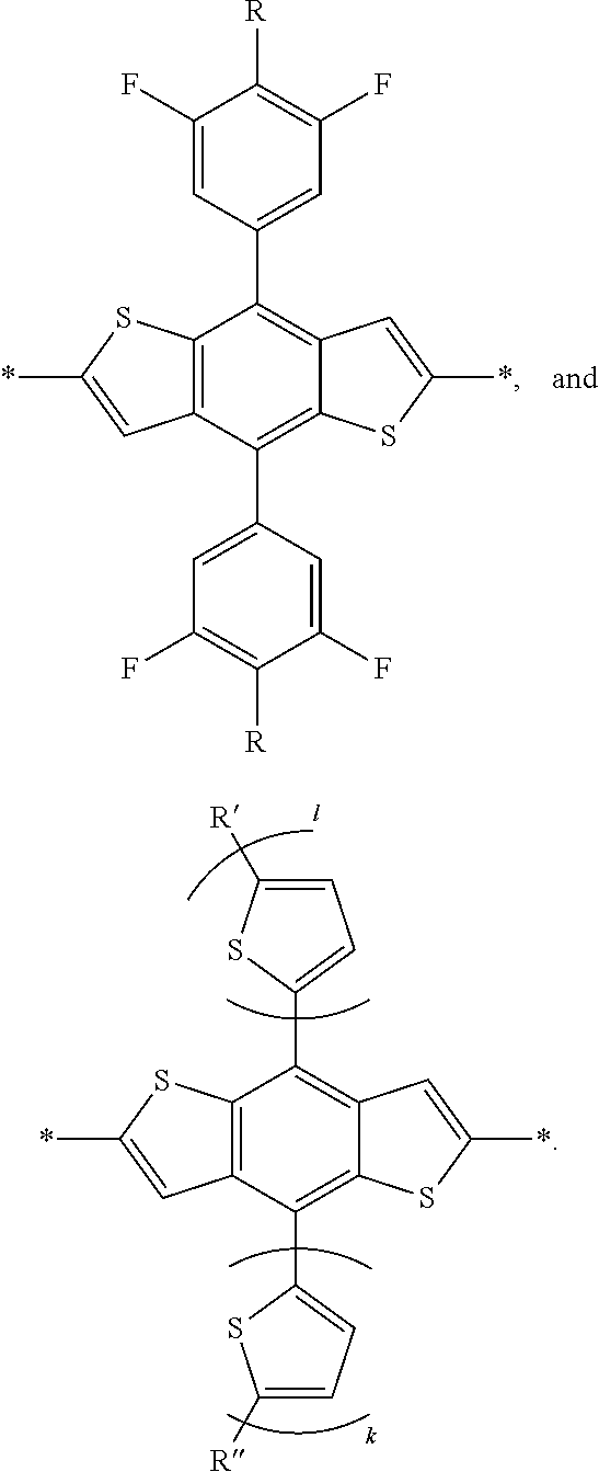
C12=C(C(C3=CC(F)=C([R])C(F)=C3)=C3C(=C1C1=CC(F)=C([R])C(F)=C1)C=C(*)S3)C=C(*)S2.C12=C(C(C3=CC=C([R])S3)=C3C(=C1C1=CC=C([R])S1)C=C(*)S3)C=C(*)S2
